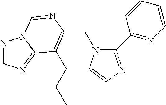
C(N1C(C2=NC=CC=C2)=NC=C1)C1=C(CCC)C2=NC=NN2C=N1
